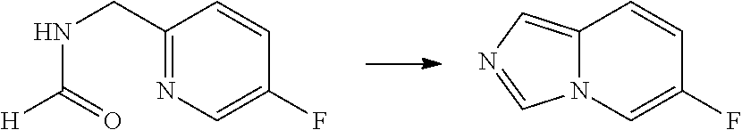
C1(CNC([H])=O)=NC=C(F)C=C1.C12=CN=CN1C=C(F)C=C2
